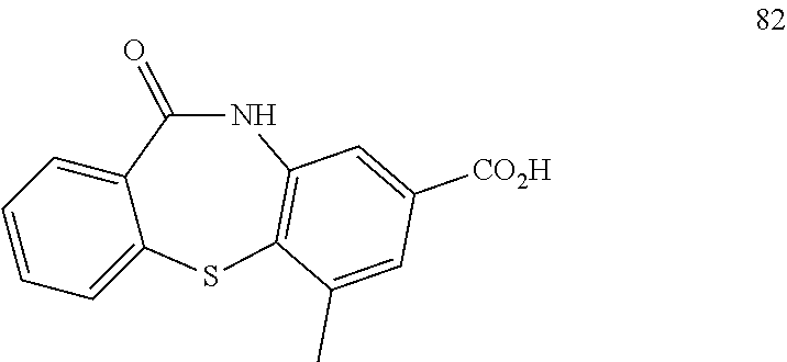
C12=CC=CC=C1SC1=C(NC2=O)C=C([CO2H])C=C1C
